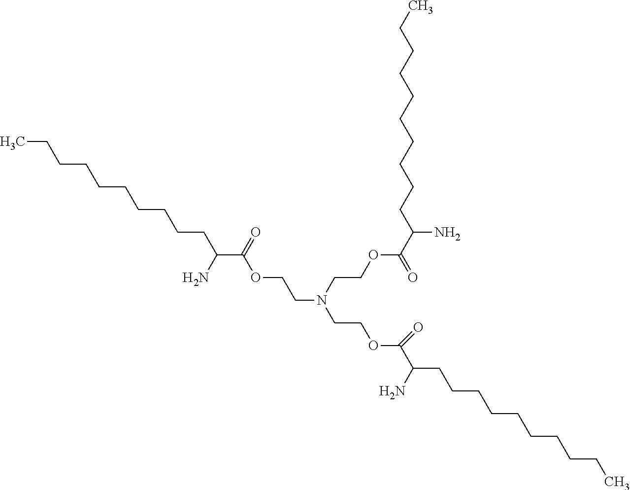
CCCCCCCCCCC(C(OCCN(CCOC(C(CCCCCCCCCC)N)=O)CCOC(C(CCCCCCCCCC)N)=O)=O)N
